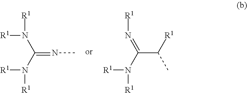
[R1]N([R1])C(=N[R1])C([R1])C.[R1]N([R1])C(N([R1])[R1])=NC
